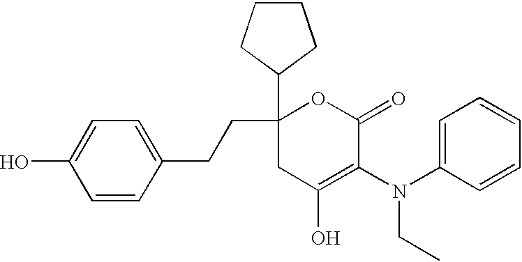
C(C1(C2CCCC2)CC(O)=C(N(C2=CC=CC=C2)CC)C(=O)O1)CC1=CC=C(O)C=C1
